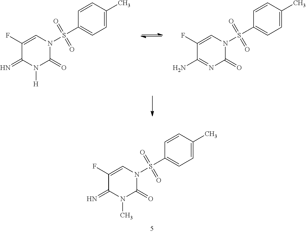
C1=C(C)C=CC(S(N2C=C(F)C(=N)N([H])C2=O)(=O)=O)=C1.C1=C(C)C=CC(S(N2C=C(F)C(N)=NC2=O)(=O)=O)=C1.C1=C(C)C=CC(S(N2C=C(F)C(=N)N(C)C2=O)(=O)=O)=C1
